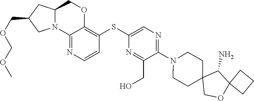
C12=NC=CC(SC3=CN=C(N4CCC5(CC4)COC4(C5N)CCC4)C(CO)=N3)=C1OCC1N2CC(COCOC)C1
